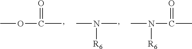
COC(=O)C.CN(C)[R6].CN(C(=O)C)[R6]
